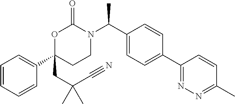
C1=CC=CC(C2(CC(C#N)(C)C)CCN(C(C3=CC=C(C4=NN=C(C)C=C4)C=C3)C)C(=O)O2)=C1
